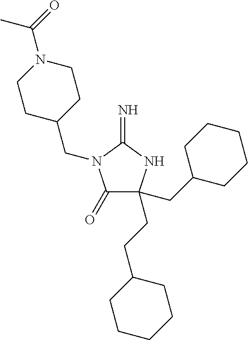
C1(=O)C(CC2CCCCC2)(CCC2CCCCC2)NC(=N)N1CC1CCN(C(=O)C)CC1
